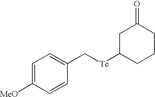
C1=C([MeO])C=CC(C[Te]C2CCCC(=O)C2)=C1
